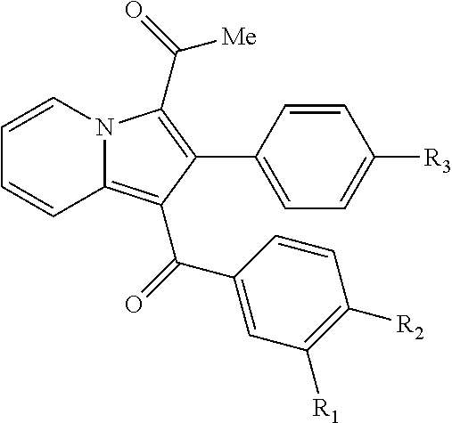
C1=CN2C(=C(C(=O)C3=CC([R1])=C([R2])C=C3)C(C3=CC=C([R3])C=C3)=C2C(=O)[Me])C=C1
